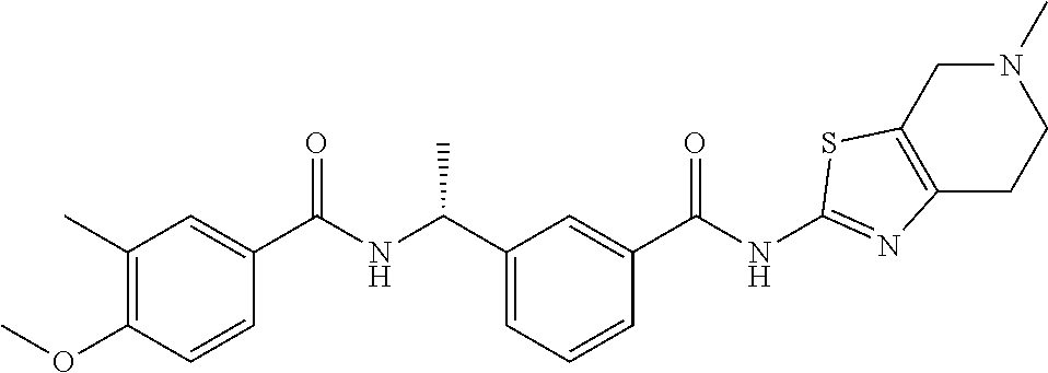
O(C1=C(C)C=C(C(NC(C2=CC=CC(C(NC3=NC4=C(CN(C)CC4)S3)=O)=C2)C)=O)C=C1)C
